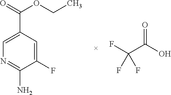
FC1=CC(C(OCC)=O)=CN=C1N.FC(C(O)=O)(F)F
